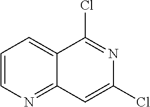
C1=CN=C2C(=C1)C(Cl)=NC(Cl)=C2
